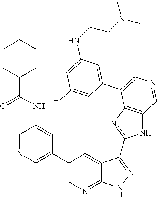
C1=C(C2=CN=CC3=C2N=C(C2=NNC4=NC=C(C5=CN=CC(NC(C6CCCCC6)=O)=C5)C=C42)N3)C=C(F)C=C1NCCN(C)C
